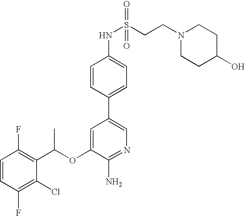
C1=CC(F)=C(Cl)C(C(OC2=CC(C3=CC=C(NS(CCN4CCC(O)CC4)(=O)=O)C=C3)=CN=C2N)C)=C1F
